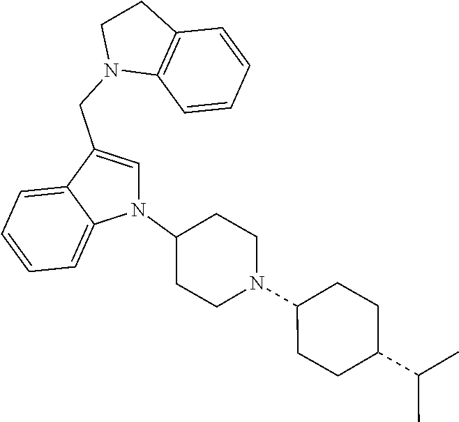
N1(C2CCN(C3CCC(C(C)C)CC3)CC2)C=C(CN2C3=C(CC2)C=CC=C3)C2=CC=CC=C12
